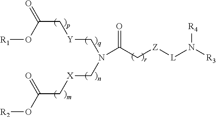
C(C[Y]CN(C(C[Z][L]N([R3])[R4])=O)C[X]CC(O[R2])=O)(=O)O[R1]
